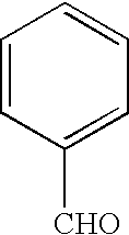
C1=CC([CHO])=CC=C1
